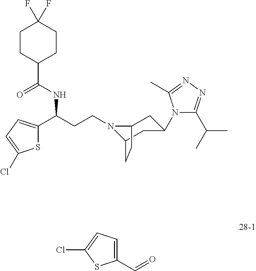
N1(CCC(C2=CC=C(Cl)S2)NC(C2CCC(F)(F)CC2)=O)C2CC(N3C(C(C)C)=NN=C3C)CC1CC2.C1(C=O)=CC=C(Cl)S1
